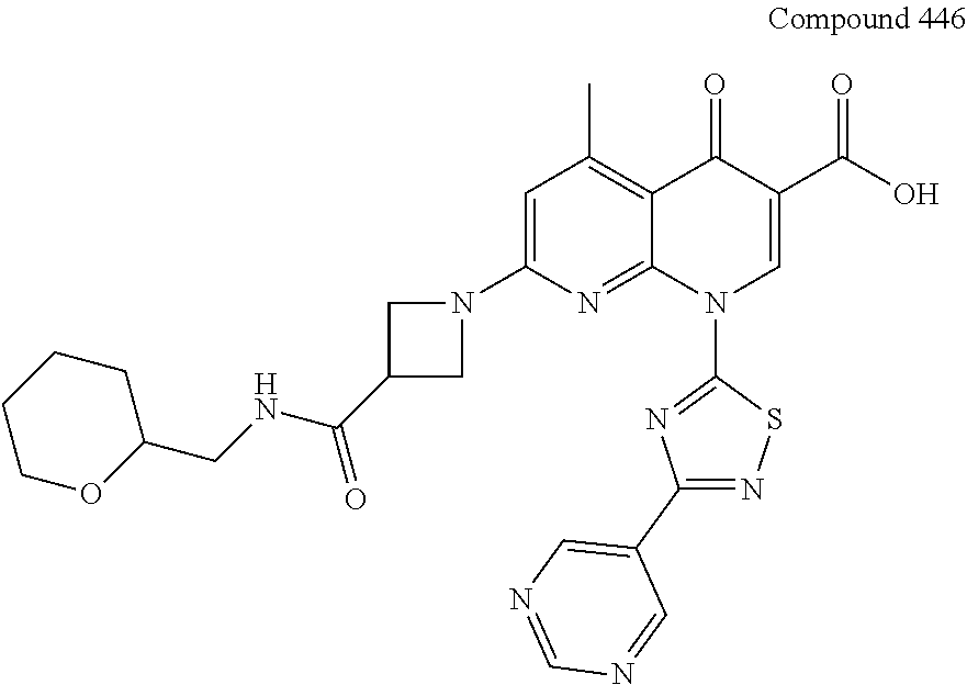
C1=C(N2CC(C(NCC3CCCCO3)=O)C2)N=C2C(=C1C)C(=O)C(C(O)=O)=CN2C1=NC(C2=CN=CN=C2)=NS1
